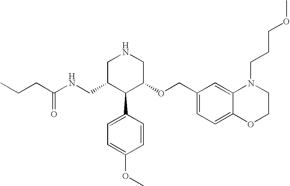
C(C1C(C2=CC=C(OC)C=C2)C(OCC2=CC=C3C(=C2)N(CCCOC)CCO3)CNC1)NC(CCC)=O
